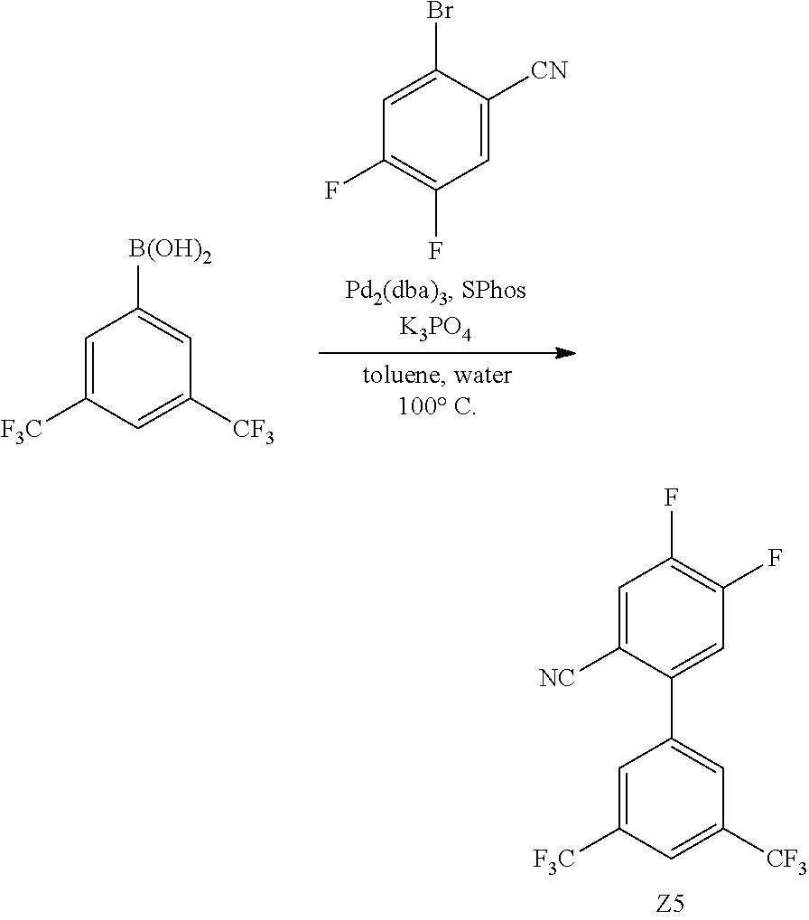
C1=C([CN])C(Br)=CC(F)=C1F.C1=C([F3C])C=C([CF3])C=C1[B(OH)2].C1=C([NC])C(C2=CC([CF3])=CC([F3C])=C2)=CC(F)=C1F
